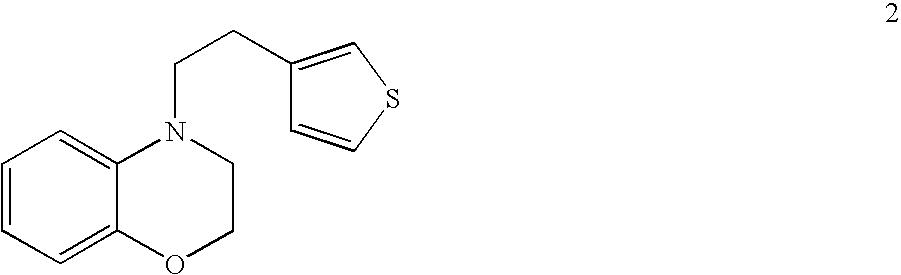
C1=CC=C2C(=C1)N(CCC1=CSC=C1)CCO2
